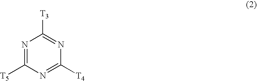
N1=C([T5])N=C([T4])N=C1[T3]
